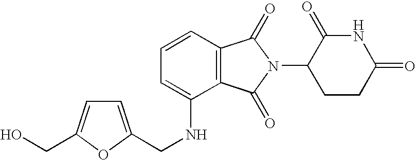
C1=C(NCC2=CC=C(CO)O2)C2=C(C=C1)C(=O)N(C1CCC(=O)NC1=O)C2=O
